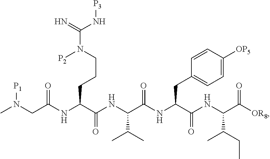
C(NC(C([OR8])=O)C(CC)C)(=O)C(CC1=CC=C([OP5])C=C1)NC(C(NC(C(NC(CN(C)[P1])=O)CCCN(C(=N)N[P3])[P2])=O)C(C)C)=O
